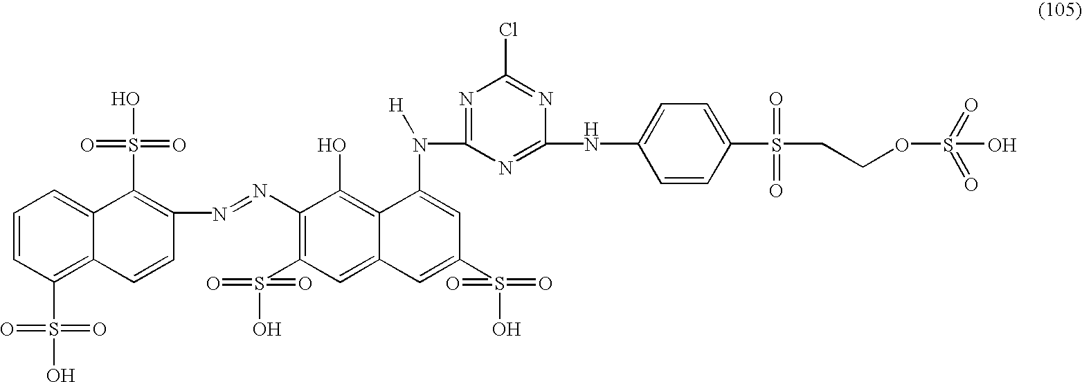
C1=CC(S(O)(=O)=O)=C2C(=C1)C(S(O)(=O)=O)=C(N=NC1=C(S(O)(=O)=O)C=C3C(=C1O)C(N(C1=NC(Cl)=NC(NC4=CC=C(S(CCOS(O)(=O)=O)(=O)=O)C=C4)=N1)[H])=CC(S(O)(=O)=O)=C3)C=C2
